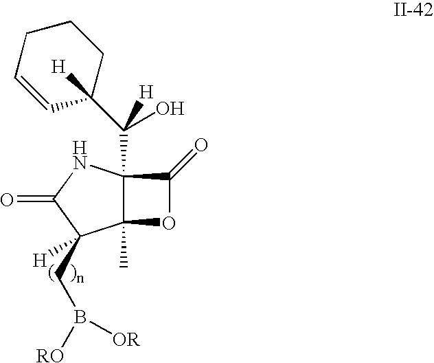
C12(C)C(C(C3([H])CCCC=C3)(O)[H])(NC(=O)C1(CB([RO])[OR])[H])C(=O)O2
